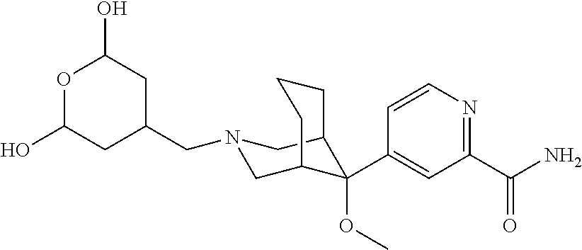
C1(C(N)=O)=NC=CC(C2(OC)C3CN(CC4CC(O)OC(O)C4)CC2CCC3)=C1
